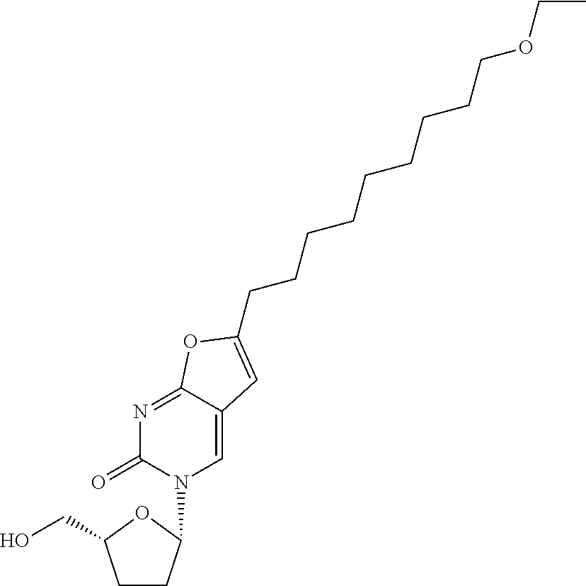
C1CC(N2C=C3C(=NC2=O)OC(CCCCCCCCCOCC)=C3)OC1CO
